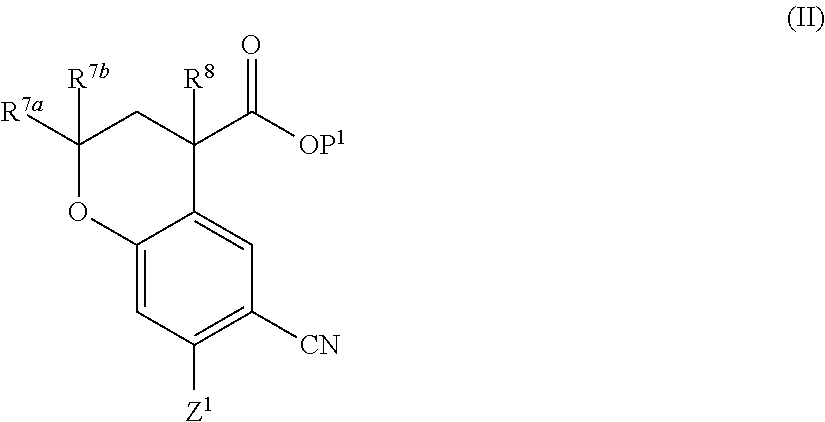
C12=CC([Z1])=C([CN])C=C1C([R8])(C([OP1])=O)CC([R7a])([R7b])O2
